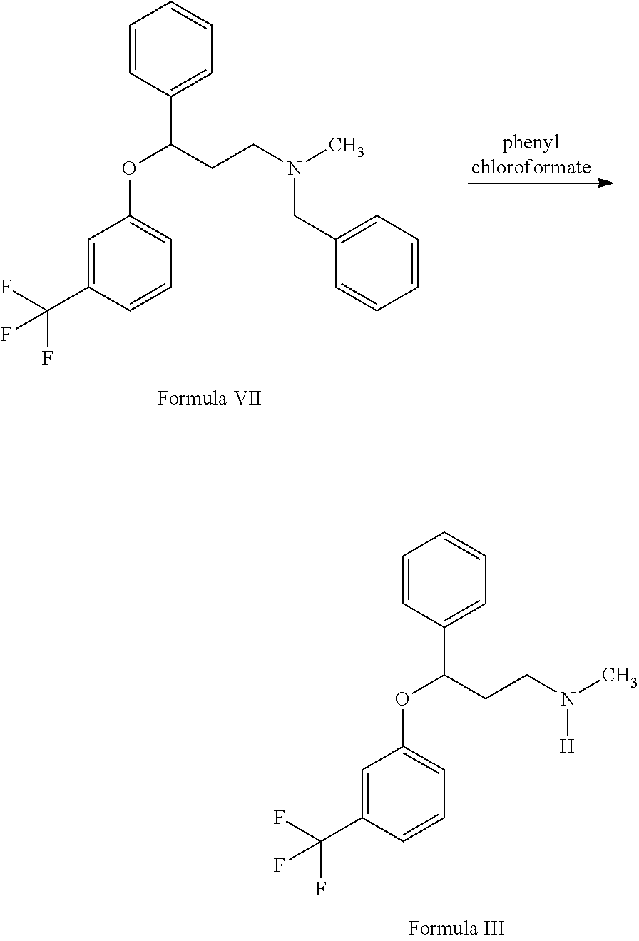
C1=CC(C(OC2=CC=CC(C(F)(F)F)=C2)CCN(C)[H])=CC=C1.C1=CC(C(OC2=CC=CC(C(F)(F)F)=C2)CCN(C)CC2=CC=CC=C2)=CC=C1
